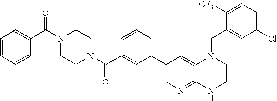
C1(C2=CN=C3C(=C2)N(CC2=CC(Cl)=CC=C2[CF3])CCN3)=CC=CC(C(N2CCN(C(C3=CC=CC=C3)=O)CC2)=O)=C1
